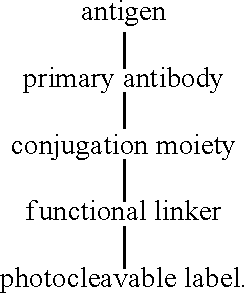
[antigen][primary antibody][conjugation moiety][functional linker][photocleavable label]
